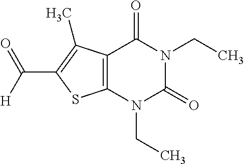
C12=C(N(CC)C(=O)N(CC)C1=O)SC(C([H])=O)=C2C
